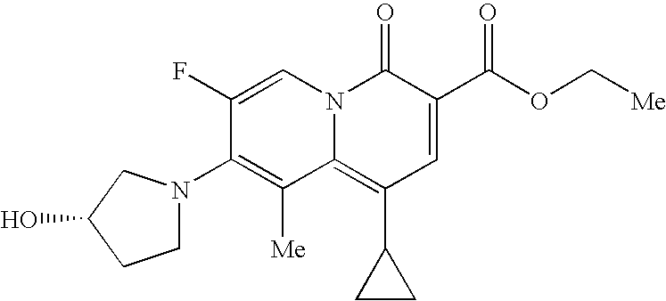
OC1CN(C2=C([Me])C3=C(C4CC4)C=C(C(OC[Me])=O)C(=O)N3C=C2F)CC1
